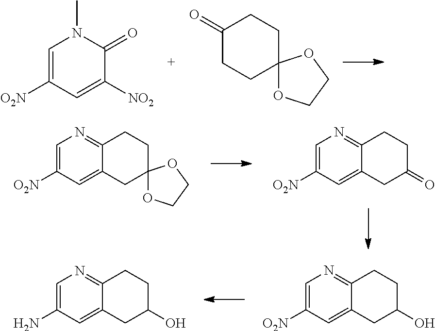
C1=C([O2N])C=C([NO2])C(=O)N1C.O1CCOC12CCC(=O)CC2.C1=C([O2N])C=C2C(=N1)CCC1(C2)OCCO1.C1=C([O2N])C=C2C(=N1)CCC(=O)C2.C1=C([O2N])C=C2C(=N1)CCC(O)C2.C1=C(N)C=C2C(=N1)CCC(O)C2
